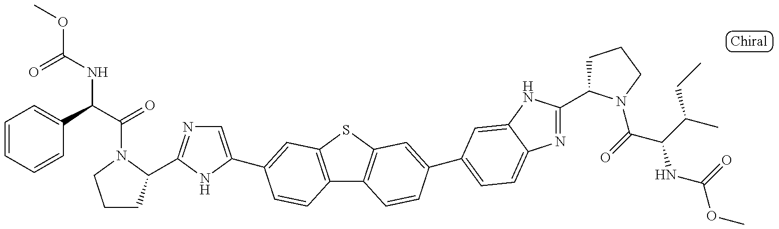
COC(NC(C(=O)N1C(C2=NC=C(C3=CC4=C(C5=C(S4)C=C(C4=CC=C6N=C(C7CCCN7C(C(NC(OC)=O)C(CC)C)=O)NC6=C4)C=C5)C=C3)N2)CCC1)C1=CC=CC=C1)=O
